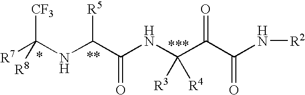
[R7]C(NC(C(NC(C(C(N[R2])=O)=O)([R3])[R4])=O)[R5])([CF3])[R8]
